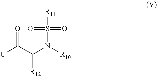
[U]C(C(N([R10])S(=O)([R11])=O)[R12])=O
